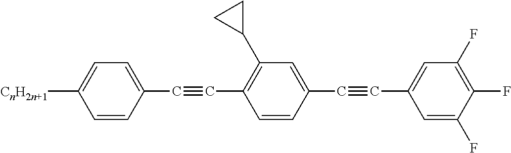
C1=CC(C#CC2=C(C3CC3)C=C(C#CC3=CC(F)=C(F)C(F)=C3)C=C2)=CC=C1[CnH2n+1]
